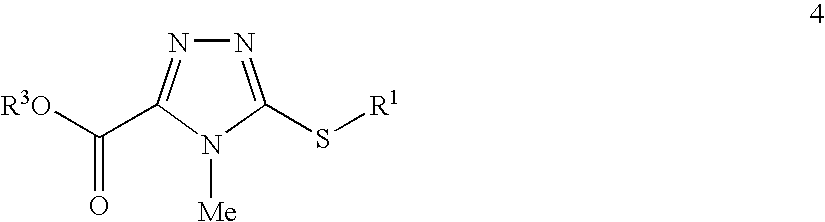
N1=C(S[R1])N([Me])C(C([R3O])=O)=N1
